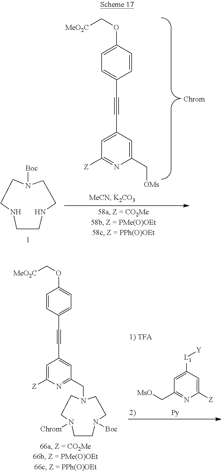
C1=C([L1][Y])C=C([Z])N=C1C[MsO].[MeO2C]COC1=CC=C(C#CC2=CC(CN3CCN([Chrom])CCN([Boc])CC3)=NC([Z])=C2)C=C1.C1CN([Boc])CCNCCN1.[MeO2C]COC1=CC=C(C#CC2=CC([Z])=NC(C[OMs])=C2)C=C1
